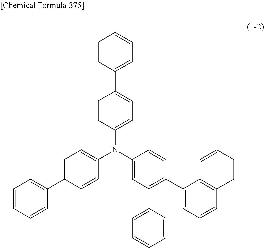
C1CC(C2=CC=C(N(C3=CC(C4=CC=CC=C4)=C(C4=CC=CC(CCC=C)=C4)C=C3)C3=CCC(C4=CC=CC=C4)C=C3)CC2)=CC=C1
